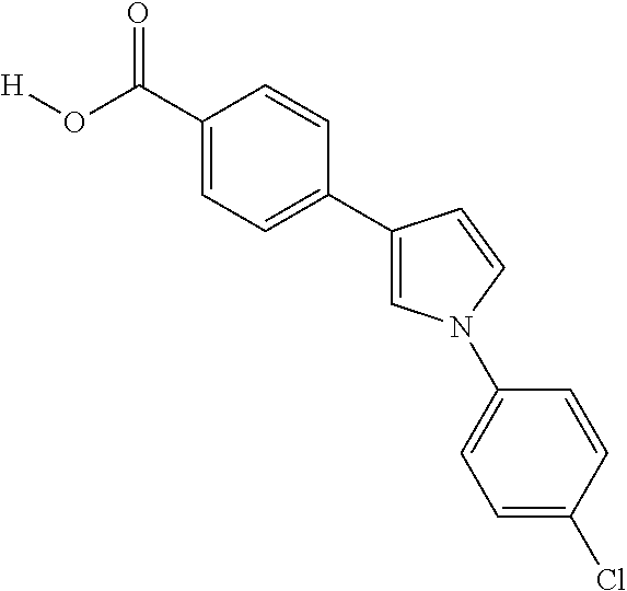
C1(C(O[H])=O)=CC=C(C2=CN(C3=CC=C(Cl)C=C3)C=C2)C=C1
